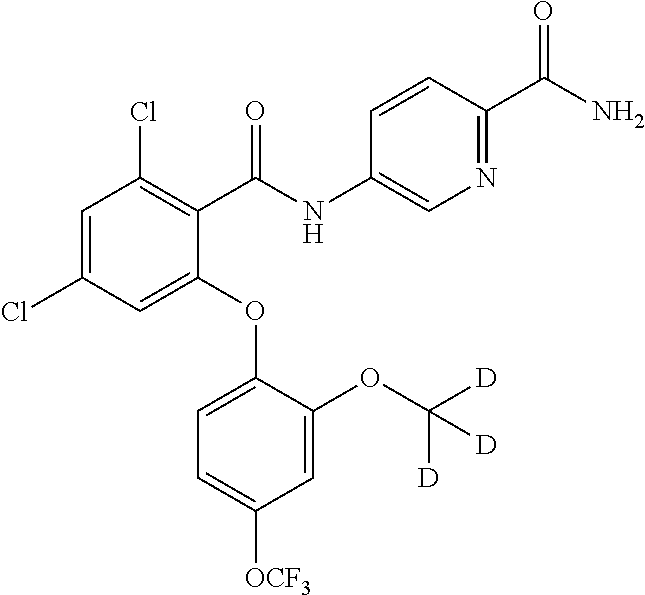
C1(OC2=CC=C([OCF3])C=C2OC([D])([D])[D])=CC(Cl)=CC(Cl)=C1C(NC1=CN=C(C(N)=O)C=C1)=O
